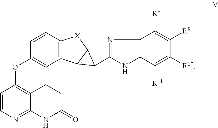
C12=C([X]C3C1C3C1=NC3=C(N1)C([R11])=C([R10])C([R9])=C3[R8])C=CC(OC1=C3C(=NC=C1)NC(=O)CC3)=C2
